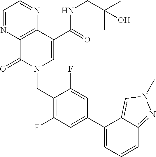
C1=NC2=C(N=C1)C(C(=O)NCC(C)(C)O)=CN(CC1=C(F)C=C(C3=CC=CC4=NN(C)C=C34)C=C1F)C2=O
